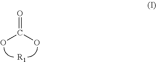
O=C(O)O.[R1]
